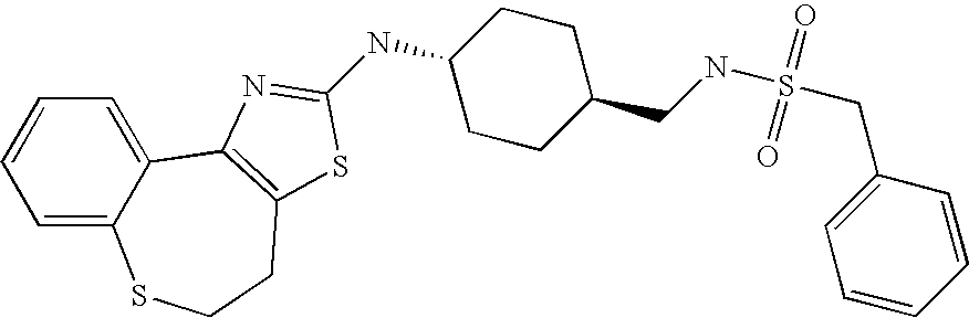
C1=C2C(=CC=C1)C1=C(CCS2)SC(NC2CCC(CNS(CC3=CC=CC=C3)(=O)=O)CC2)=N1
